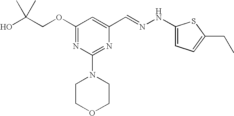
C(COC1=NC(N2CCOCC2)=NC(C=NNC2=CC=C(CC)S2)=C1)(O)(C)C
